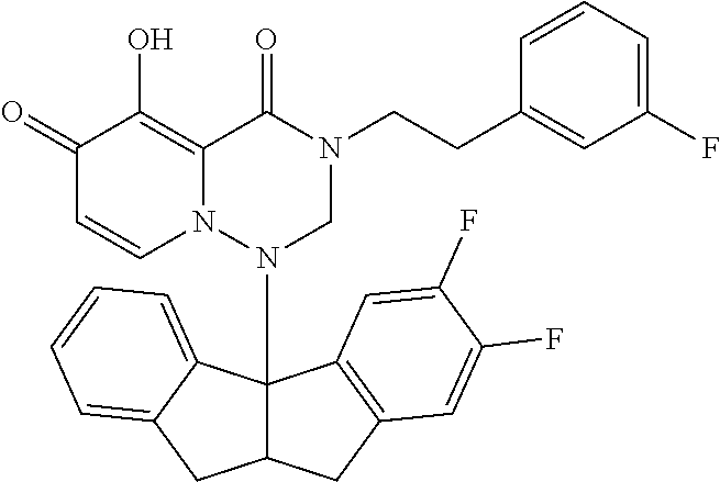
C1(=O)C=CN2C(=C1O)C(=O)N(CCC1=CC(F)=CC=C1)CN2C12C(CC3=C1C=C(F)C(F)=C3)CC1=CC=CC=C21
